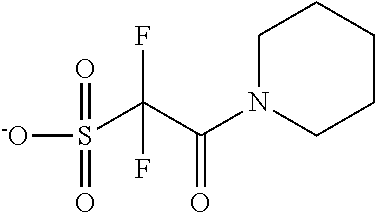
C(C(S(=O)(=O)[-O])(F)F)(=O)N1CCCCC1
